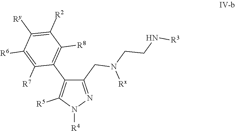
C1(CN(CCN[R3])[Rx])=NN([R4])C([R5])=C1C1=C([R8])C([R2])=C([Ry])C([R6])=C1[R7]
